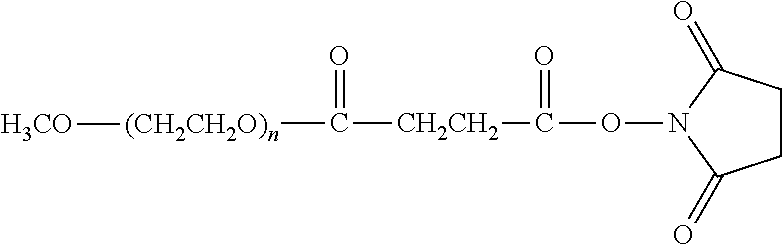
[(CH2CH2O)n]([H3CO])C(=O)[CH2CH2]C(ON1C(=O)CCC1=O)=O
